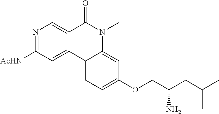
N1=C([AcHN])C=C2C(=C1)C(=O)N(C)C1=CC(OCC(CC(C)C)N)=CC=C21
